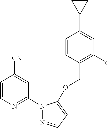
C1=CN=C(N2N=CC=C2OCC2=C(Cl)C=C(C3CC3)C=C2)C=C1[CN]
